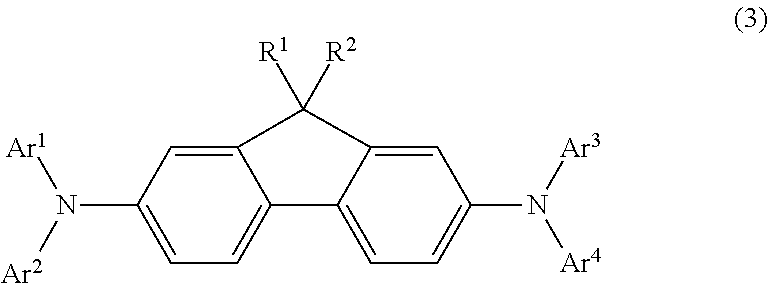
C12=CC(N([Ar2])[Ar1])=CC=C1C1=CC=C(N([Ar3])[Ar4])C=C1C2([R2])[R1]
